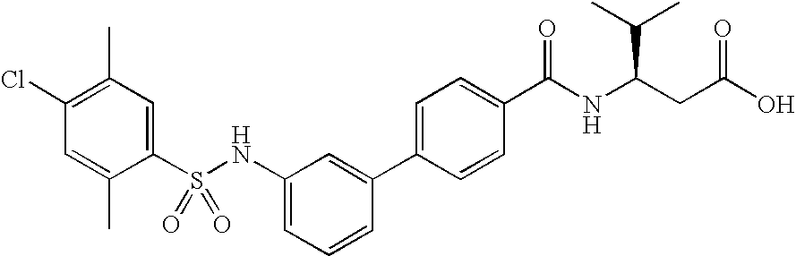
C1(Cl)=C(C)C=C(S(NC2=CC=CC(C3=CC=C(C(NC(CC(O)=O)C(C)C)=O)C=C3)=C2)(=O)=O)C(C)=C1
